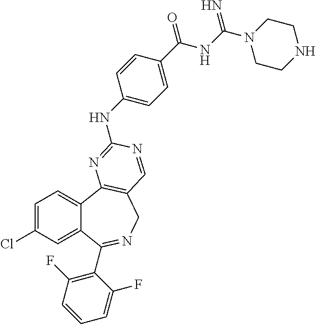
C1=C(Cl)C=C2C(=C1)C1=C(CN=C2C2=C(F)C=CC=C2F)C=NC(NC2=CC=C(C(NC(N3CCNCC3)=N)=O)C=C2)=N1
